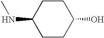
C1CC(O)CCC1NC
